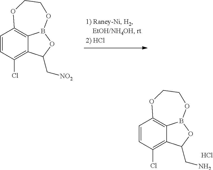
C1=CC(Cl)=C2C3=C1OCCOB3OC2C[NO2].C1=CC(Cl)=C2C3=C1OCCOB3OC2CN.Cl
